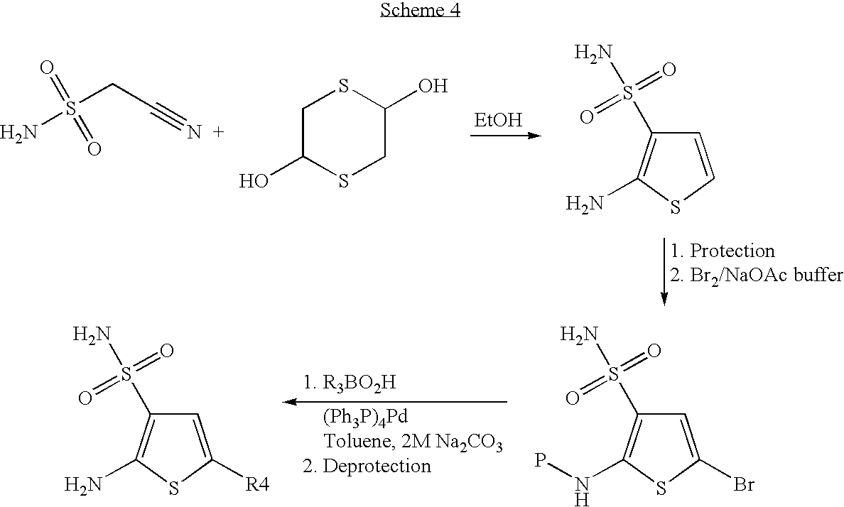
C1=C(Br)SC(NP)=C1S(=O)(N)=O.C1=C([R4])SC(N)=C1S(=O)(N)=O.NS(CC#N)(=O)=O.C1C(O)SCC(O)S1.[EtOH].C1=CSC(N)=C1S(=O)(N)=O
